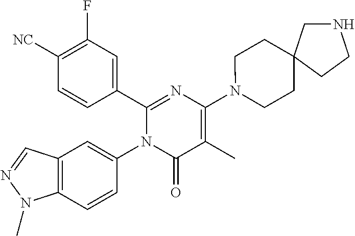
C1(C2=CC(F)=C([CN])C=C2)=NC(N2CCC3(CC2)CNCC3)=C(C)C(=O)N1C1=CC2=C(C=C1)N(C)N=C2
